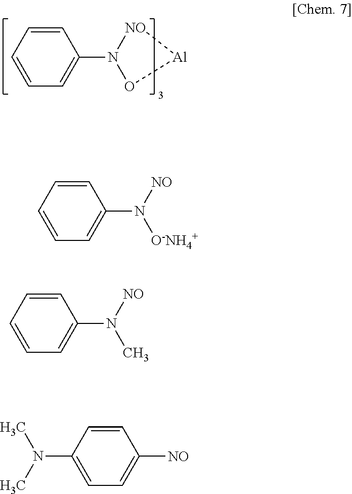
C1=CC=CC(N2O[Al][NO]2)=C1.C1=CC=CC(N([O-NH4+])[NO])=C1.C1=CC=CC(N(C)[NO])=C1.C1=C(N(C)C)C=CC([NO])=C1
